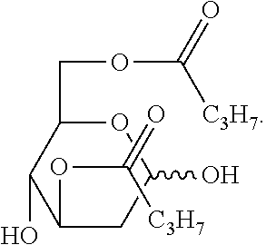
O1C(COC([C3H7])=O)C(O)C(OC(=O)[C3H7])CC1O
